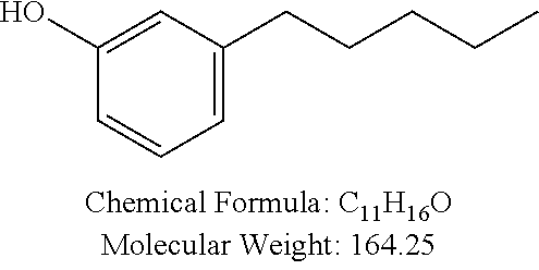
C1=C(CCCCC)C=C(O)C=C1
